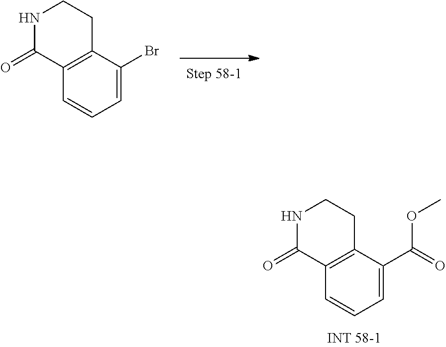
C1=CC=C(C(OC)=O)C2=C1C(=O)NCC2.C1=CC=C(Br)C2=C1C(=O)NCC2
